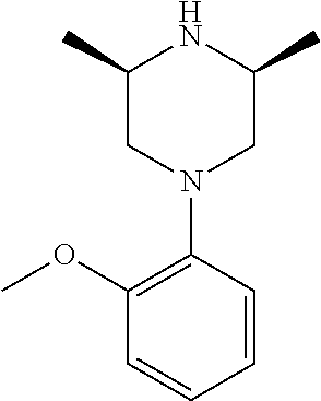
C1(C)NC(C)CN(C2=C(OC)C=CC=C2)C1
